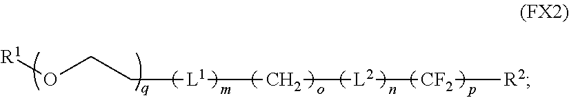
C([L1]C[L2][CF2][R2])CO[R1]
